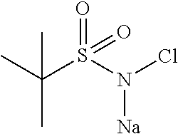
CC(S(N(Cl)[Na])(=O)=O)(C)C
